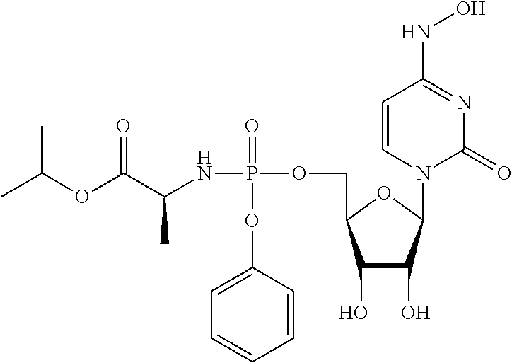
C1(O)C(O)C(N2C(=O)N=C(NO)C=C2)OC1COP(NC(C(OC(C)C)=O)C)(=O)OC1=CC=CC=C1
